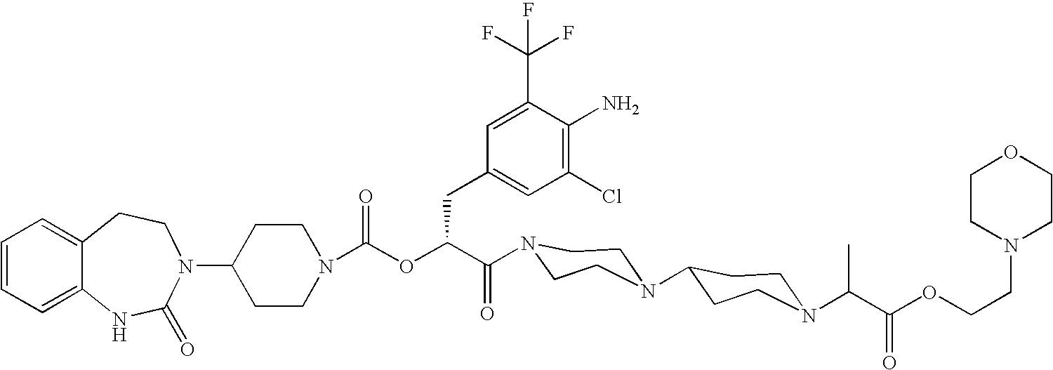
C12=CC=CC=C1NC(=O)N(C1CCN(C(OC(C(=O)N3CCN(C4CCN(C(C(OCCN5CCOCC5)=O)C)CC4)CC3)CC3=CC(Cl)=C(N)C(C(F)(F)F)=C3)=O)CC1)CC2
